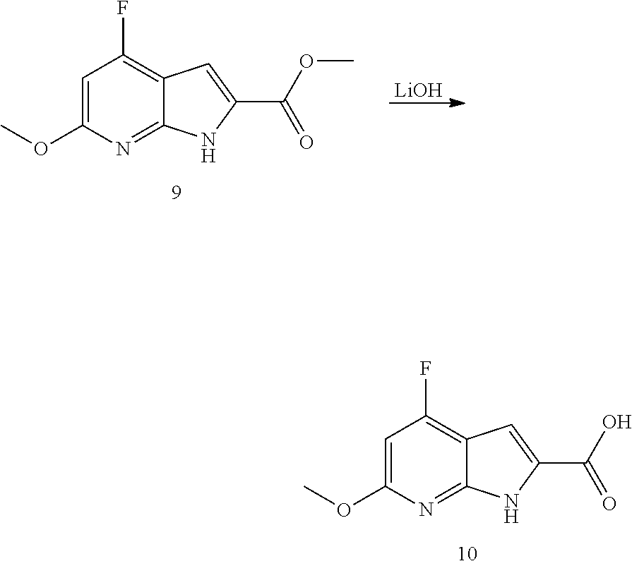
C1=C(OC)N=C2C(=C1F)C=C(C(OC)=O)N2.[LiOH].C1=C(OC)N=C2C(=C1F)C=C(C(O)=O)N2
